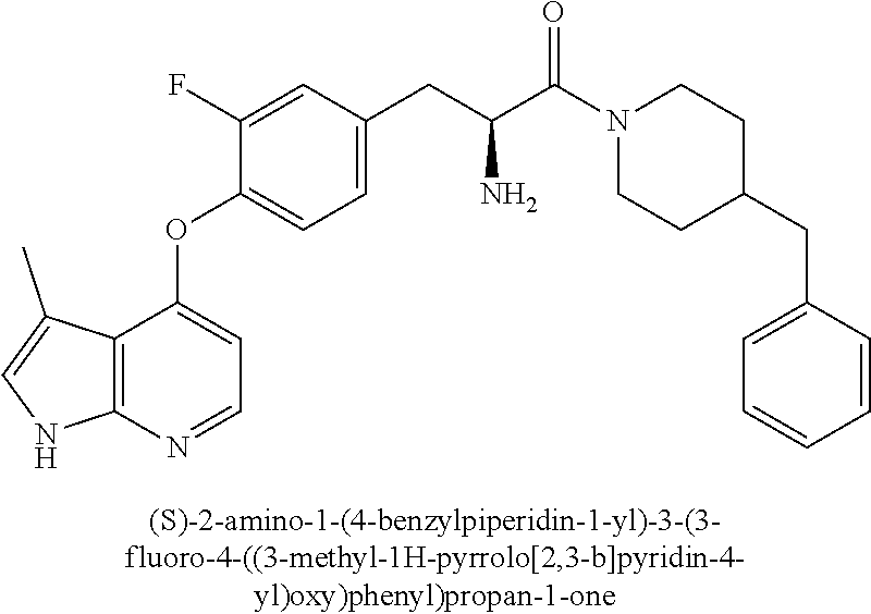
C1(F)=CC(CC(C(N2CCC(CC3=CC=CC=C3)CC2)=O)N)=CC=C1OC1=CC=NC2=C1C(C)=CN2
